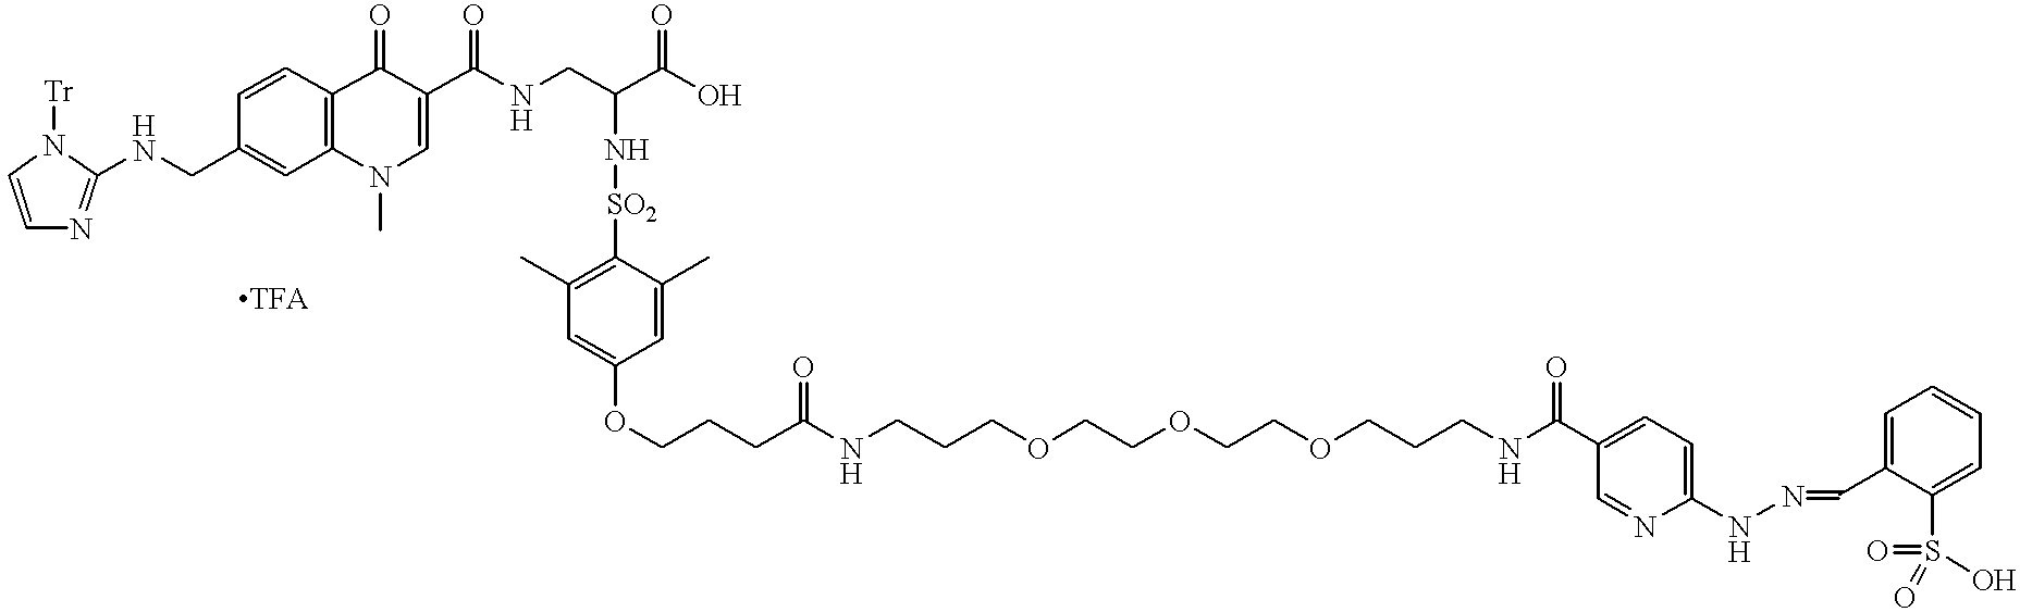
C1=CN([Tr])C(NCC2=CC3=C(C=C2)C(=O)C(C(NCC(N[SO2]C2=C(C)C=C(OCCCC(NCCCOCCOCCOCCCNC(C4=CC=C(NN=CC5=CC=CC=C5S(O)(=O)=O)N=C4)=O)=O)C=C2C)C(O)=O)=O)=CN3C)=N1
